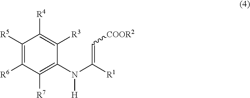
C1([R5])=C([R6])C([R7])=C(N(C(=C[COOR2])[R1])[H])C([R3])=C1[R4]
